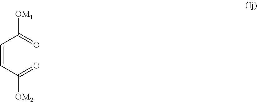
C(=CC(=O)[OM2])C(=O)[OM1]
